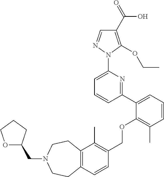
C1(C2=CC=CC(C)=C2OCC2=C(C)C3=C(C=C2)CCN(CC2OCCC2)CC3)=NC(N2N=CC(C(=O)O)=C2OCC)=CC=C1
